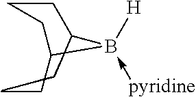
C1CCC(CC)B([H])(-[pyridine])C1
